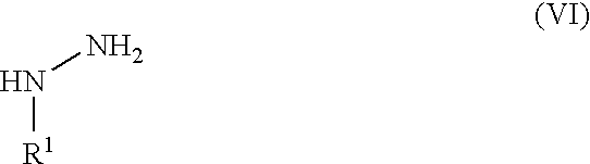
N([R1])N
